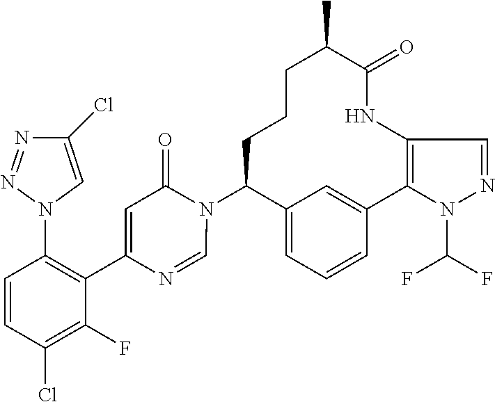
C12=CC=CC(=C1)C1=C(NC(=O)C(C)CCCC2N2C(=O)C=C(C3=C(N4C=C(Cl)N=N4)C=CC(Cl)=C3F)N=C2)C=NN1C(F)F
